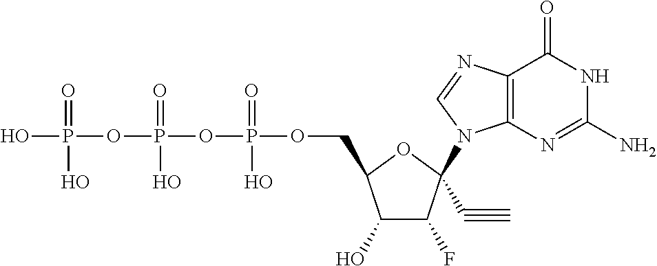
OP(=O)(OP(=O)(O)OP(=O)(O)OCC1C(O)C(F)C(N2C3=C(N=C2)C(=O)NC(N)=N3)(C#C)O1)O
